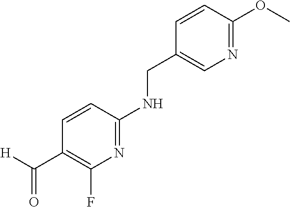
C1=CC(OC)=NC=C1CNC1=NC(F)=C(C([H])=O)C=C1
